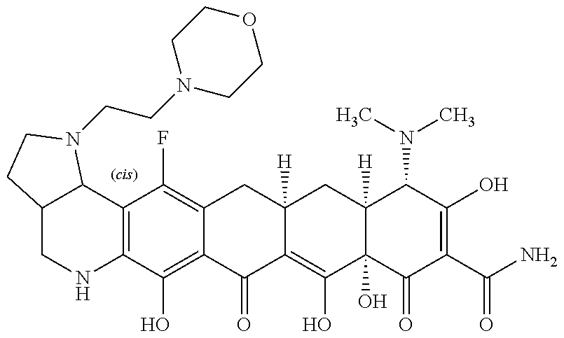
C12=C(C(O)=C3C(=C1F)CC1([H])C(=C(O)C4(O)C([H])(C1)C(N(C)C)C(O)=C(C(N)=O)C4=O)C3=O)NCC1C2N(CCN2CCOCC2)CC1
